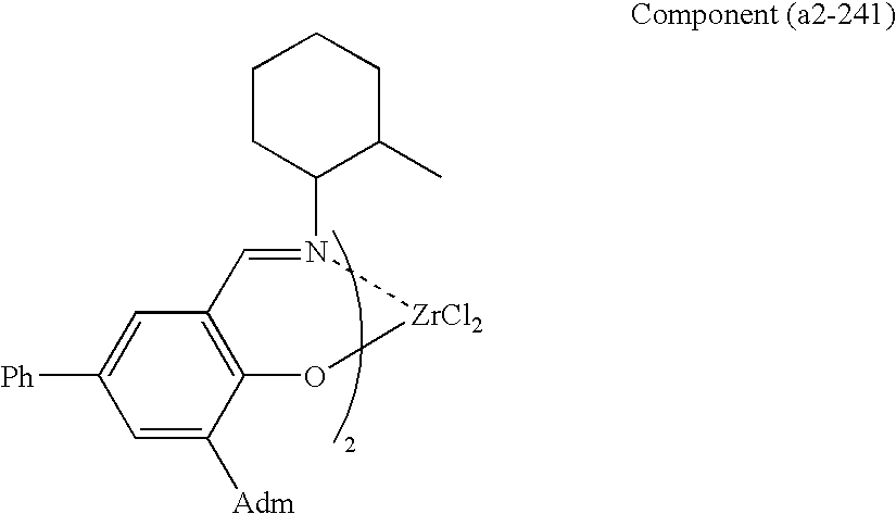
C1=C([Adm])C2=C(C=C1[Ph])C=N(C1C(C)CCCC1)[ZrCl2]O2
